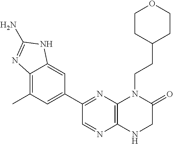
C1(C2=NC3=C(N=C2)NCC(=O)N3CCC2CCOCC2)=CC(C)=C2C(=C1)NC(N)=N2
